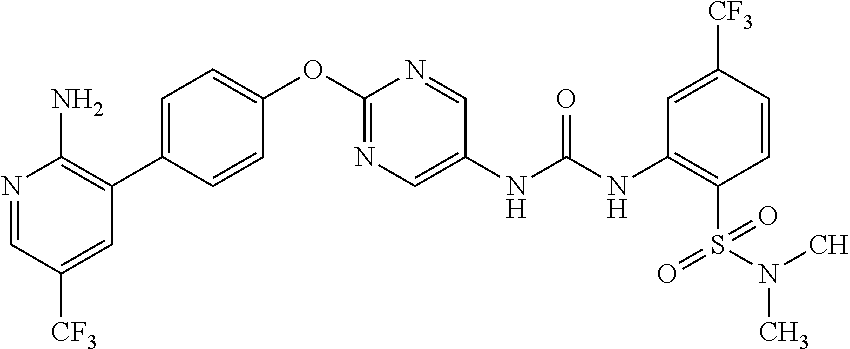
C1(OC2=NC=C(NC(NC3=C(S(=O)(=O)N(C)C)C=CC([CF3])=C3)=O)C=N2)=CC=C(C2=C(N)N=CC([CF3])=C2)C=C1
